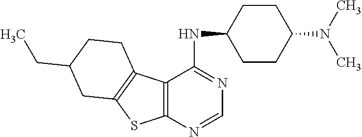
C12=C(N=CN=C1NC1CCC(N(C)C)CC1)SC1=C2CCC(CC)C1
